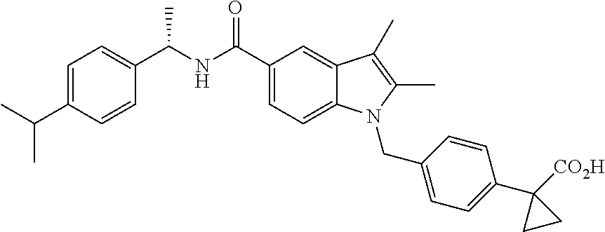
C1(C(NC(C2=CC=C(C(C)C)C=C2)C)=O)=CC=C2C(=C1)C(C)=C(C)N2CC1=CC=C(C2([CO2H])CC2)C=C1
